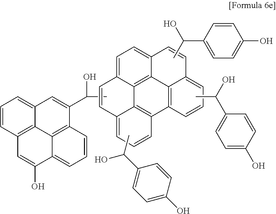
CC(O)C1=CC2=CC=CC3=C2C2=C1C=CC=C2C(O)=C3.CC(C1=CC=C(O)C=C1)O.CC(O)C1=CC=C(O)C=C1.CC(O)C1=CC=C(O)C=C1.C1=C2C3=C4C(=C1)C=CC1=CC=CC(=C41)C1=C3C(=CC=C1)C=C2
